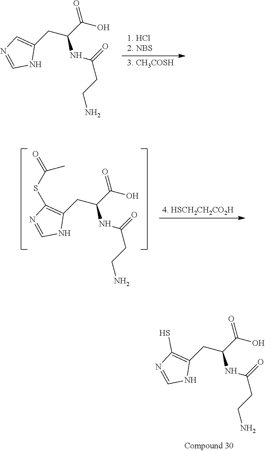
C1=C(CC(C(O)=O)NC(CCN)=O)NC=N1.C1(S)=C(CC(C(O)=O)NC(CCN)=O)NC=N1.C1(SC(=O)C)=C(CC(C(O)=O)NC(CCN)=O)NC=N1
